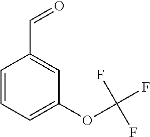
C1=CC=C(OC(F)(F)F)C=C1C=O
